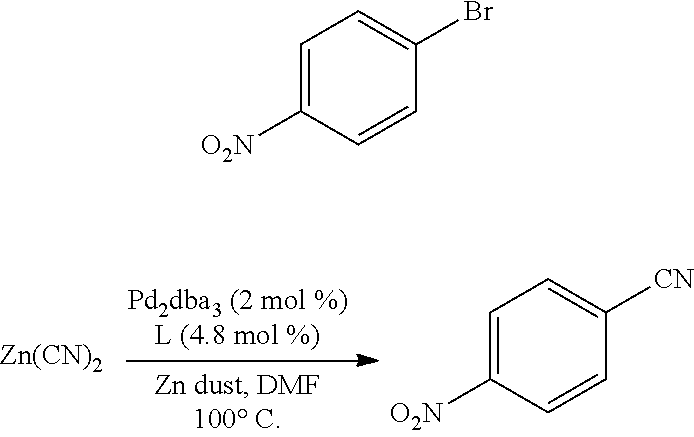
C1=C([O2N])C=CC([CN])=C1.[Zn(CN)2].C1=C([O2N])C=CC(Br)=C1
